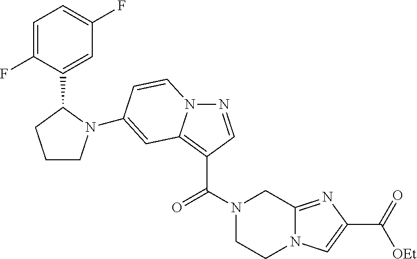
N1=CC(C(=O)N2CCN3C(=NC(C(=O)[OEt])=C3)C2)=C2N1C=CC(N1CCCC1C1=CC(F)=CC=C1F)=C2
